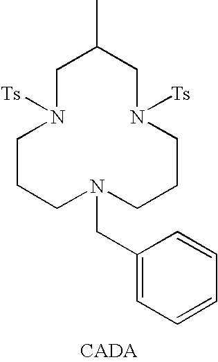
C1N([Ts])CCCN(CC2=CC=CC=C2)CCCN([Ts])CC1C
